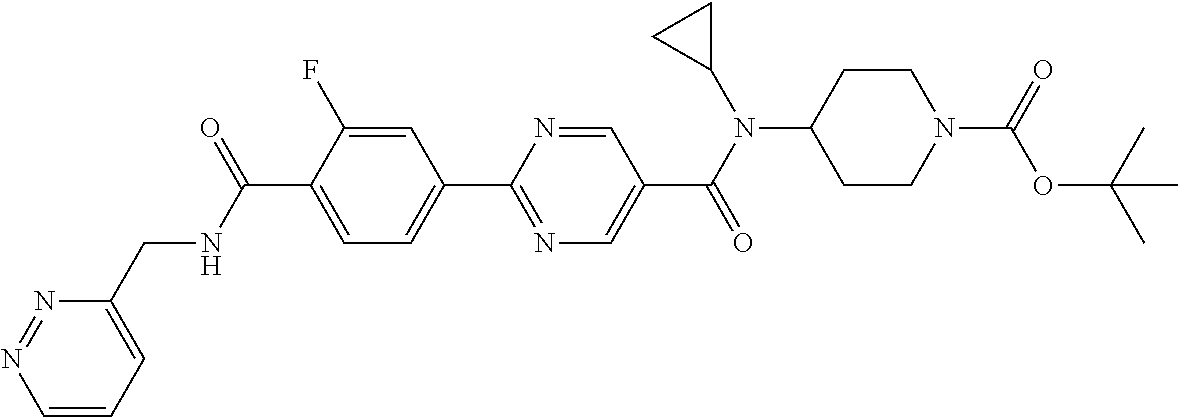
C1(C(NCC2=CC=CN=N2)=O)=CC=C(C2=NC=C(C(N(C3CC3)C3CCN(C(=O)OC(C)(C)C)CC3)=O)C=N2)C=C1F
